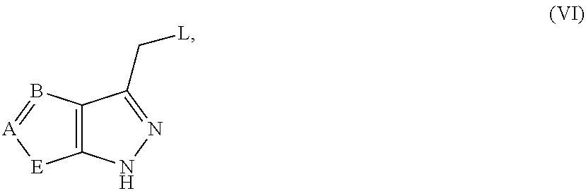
C12=C(B=[A][E]1)C(C[L])=NN2
